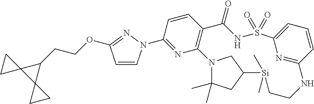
C1=CC2=C(N=C1N1C=CC(OCCC3C4(C35CC5)CC4)=N1)N1CC([Si](C)(C)CCNC3=NC(=CC=C3)S(=O)(=O)NC2=O)CC1(C)C
